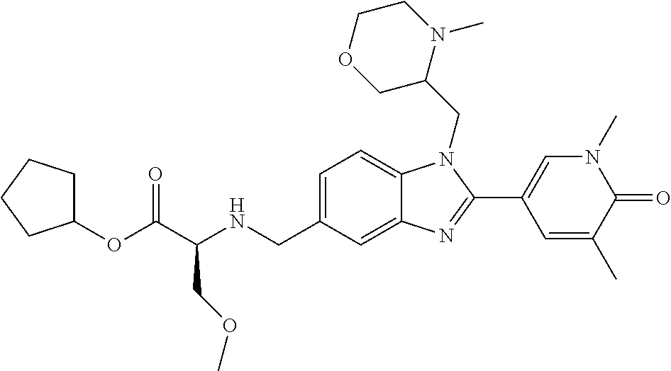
C1(OC(C(NCC2=CC=C3C(=C2)N=C(C2=CN(C)C(=O)C(C)=C2)N3CC2N(C)CCOC2)COC)=O)CCCC1
